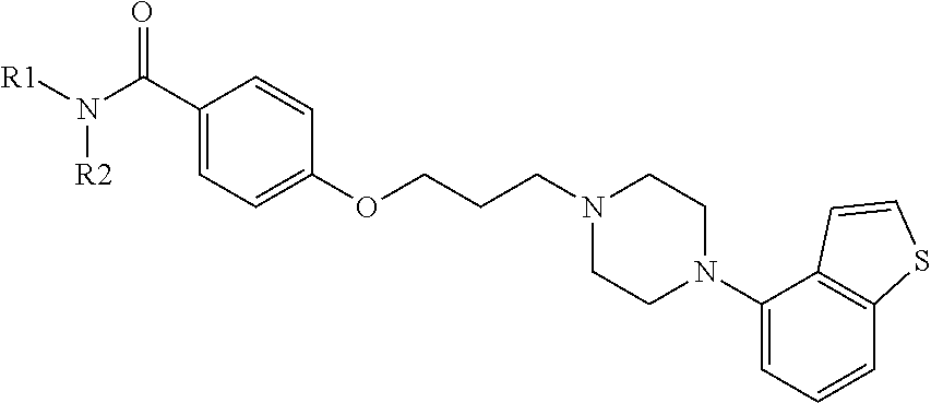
C1(C(N([R1])[R2])=O)=CC=C(OCCCN2CCN(C3=CC=CC4=C3C=CS4)CC2)C=C1
